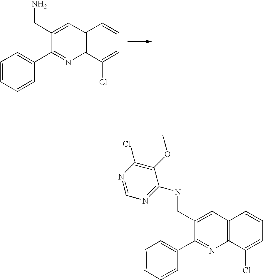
C1=CC=CC(C2=NC3=C(C=C2CN)C=CC=C3Cl)=C1.C1=CC=CC(C2=NC3=C(C=C2CNC2=NC=NC(Cl)=C2OC)C=CC=C3Cl)=C1
